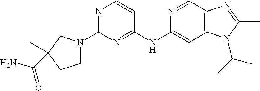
C1(NC2=CC3=C(C=N2)N=C(C)N3C(C)C)=NC(N2CCC(C)(C(N)=O)C2)=NC=C1
